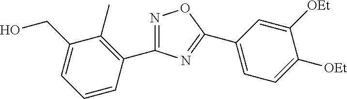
C1(C2=CC=C([OEt])C([OEt])=C2)=NC(C2=C(C)C(CO)=CC=C2)=NO1
